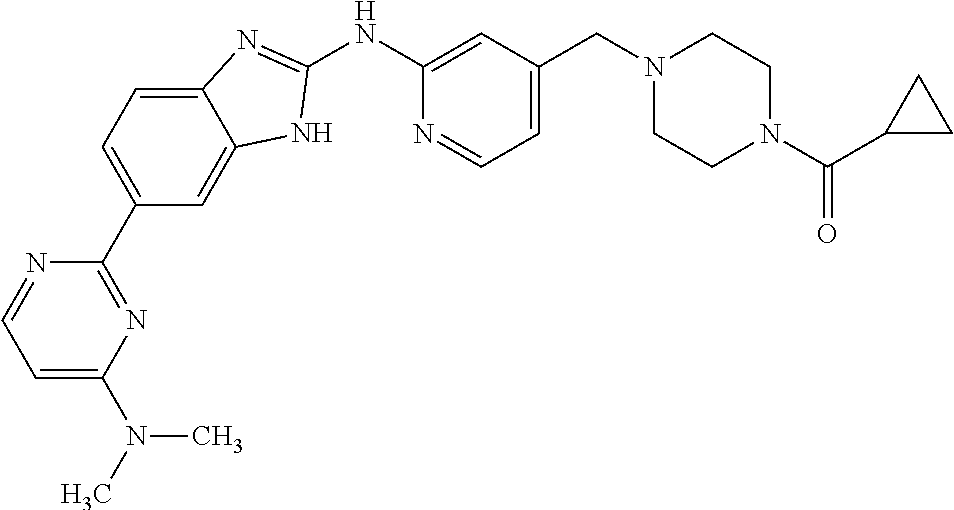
C1=C2C(=CC(C3=NC(N(C)C)=CC=N3)=C1)NC(NC1=CC(CN3CCN(C(C4CC4)=O)CC3)=CC=N1)=N2
